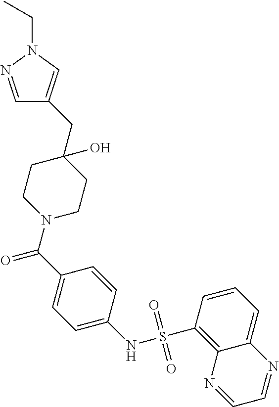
C1=C(NS(C2=C3C(=CC=C2)N=CC=N3)(=O)=O)C=CC(C(=O)N2CCC(O)(CC3=CN(CC)N=C3)CC2)=C1
